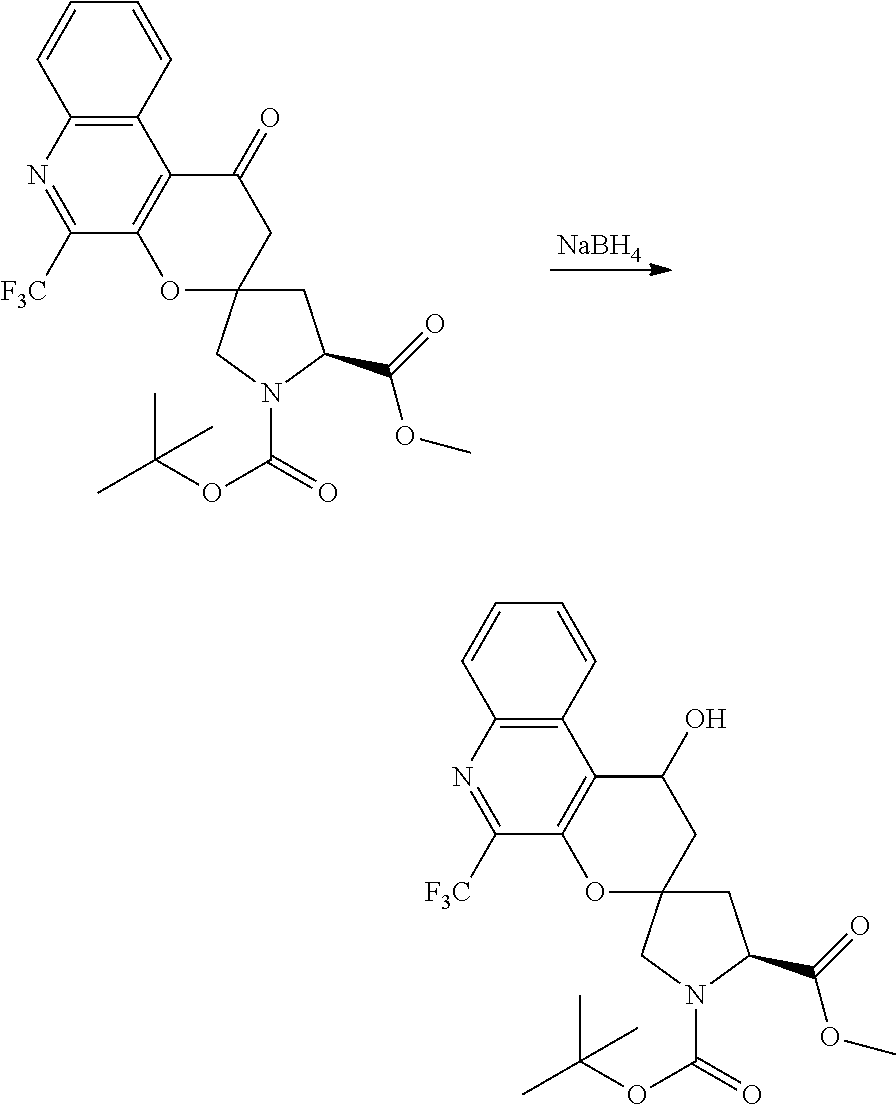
[NaBH4].C12=C(N=C([F3C])C3=C1C(=O)CC1(O3)CC(C(=O)OC)N(C(OC(C)(C)C)=O)C1)C=CC=C2.C12=C(N=C([F3C])C3=C1C(O)CC1(O3)CC(C(=O)OC)N(C(OC(C)(C)C)=O)C1)C=CC=C2
